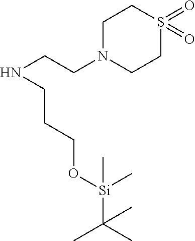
N(CCN1CCS(=O)(=O)CC1)CCCO[Si](C(C)(C)C)(C)C
